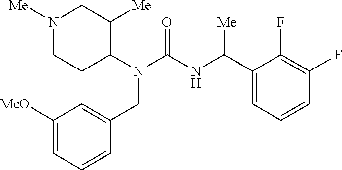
N1([Me])CCC(N(C(=O)NC(C2=CC=CC(F)=C2F)[Me])CC2=CC([MeO])=CC=C2)C([Me])C1
